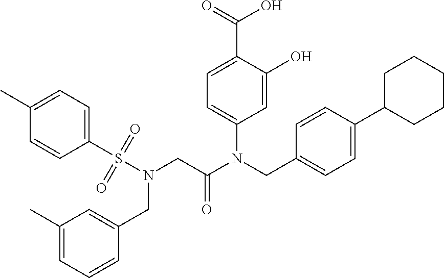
C1=C(O)C(C(=O)O)=CC=C1N(CC1=CC=C(C2CCCCC2)C=C1)C(CN(S(C1=CC=C(C)C=C1)(=O)=O)CC1=CC(C)=CC=C1)=O
